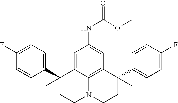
C1(F)=CC=C(C2(C)CCN3C4=C(C(C5=CC=C(F)C=C5)(C)CC3)C=C(NC(=O)OC)C=C24)C=C1
